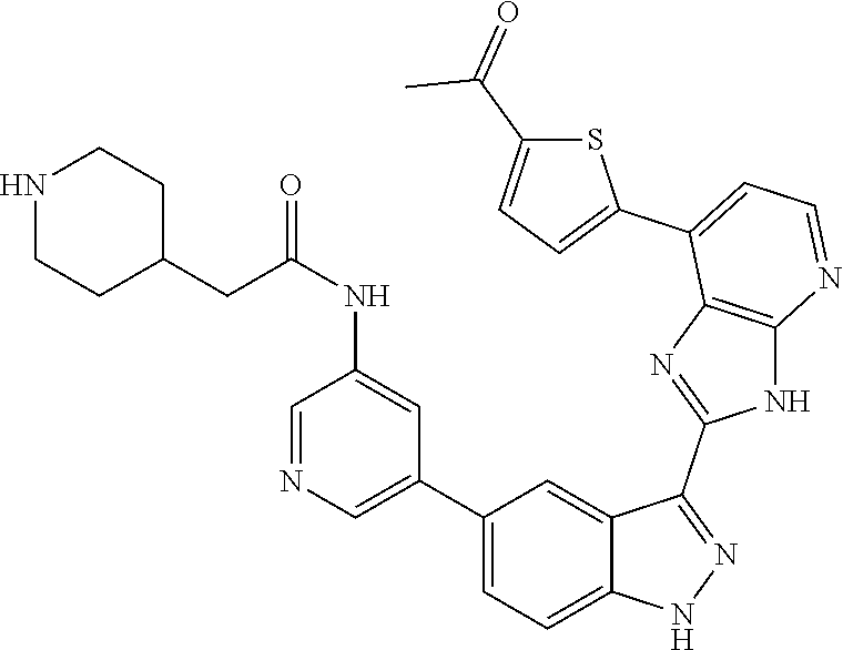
C1(C2=CC=C3C(=C2)C(C2=NC4=C(N2)N=CC=C4C2=CC=C(C(=O)C)S2)=NN3)=CN=CC(NC(=O)CC2CCNCC2)=C1
